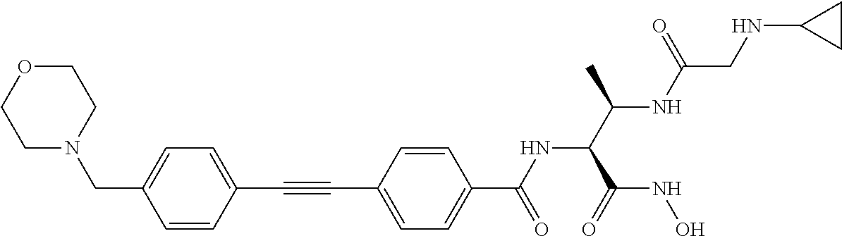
C1=CC(C#CC2=CC=C(C(=O)NC(C(=O)NO)C(NC(CNC3CC3)=O)C)C=C2)=CC=C1CN1CCOCC1
